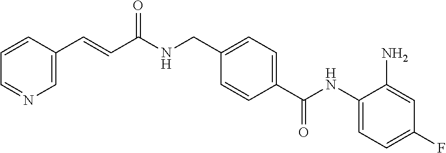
C1(N)=CC(F)=CC=C1NC(C1=CC=C(CNC(C=CC2=CN=CC=C2)=O)C=C1)=O
